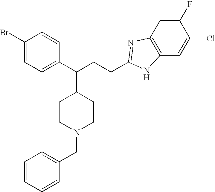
BrC1=CC=C(C(CCC2=NC3=C(C=C(Cl)C(F)=C3)N2)C2CCN(CC3=CC=CC=C3)CC2)C=C1
